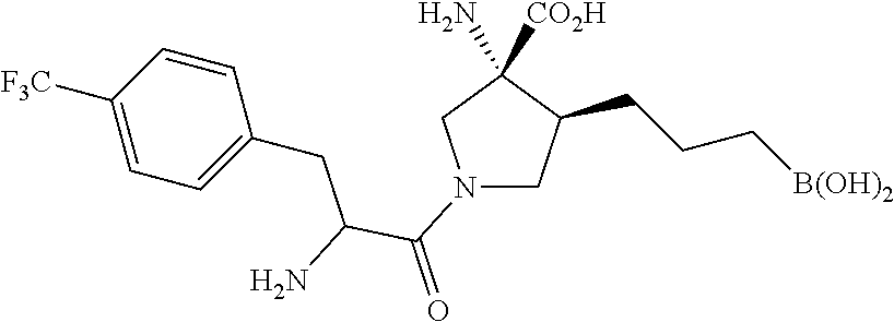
N1(C(C(CC2=CC=C([F3C])C=C2)N)=O)CC(CCC[B(OH)2])C(N)([CO2H])C1
